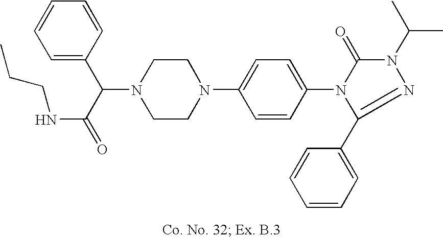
N1(C(C(=O)NCCC)C2=CC=CC=C2)CCN(C2=CC=C(N3C(=O)N(C(C)C)N=C3C3=CC=CC=C3)C=C2)CC1
